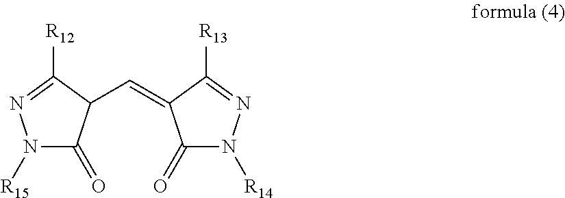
N1([R15])C(=O)C(C=C2C(=O)N([R14])N=C2[R13])C([R12])=N1
